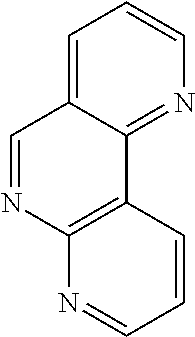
C1=C2C(=NC=C1)C1=C(N=C2)N=CC=C1
